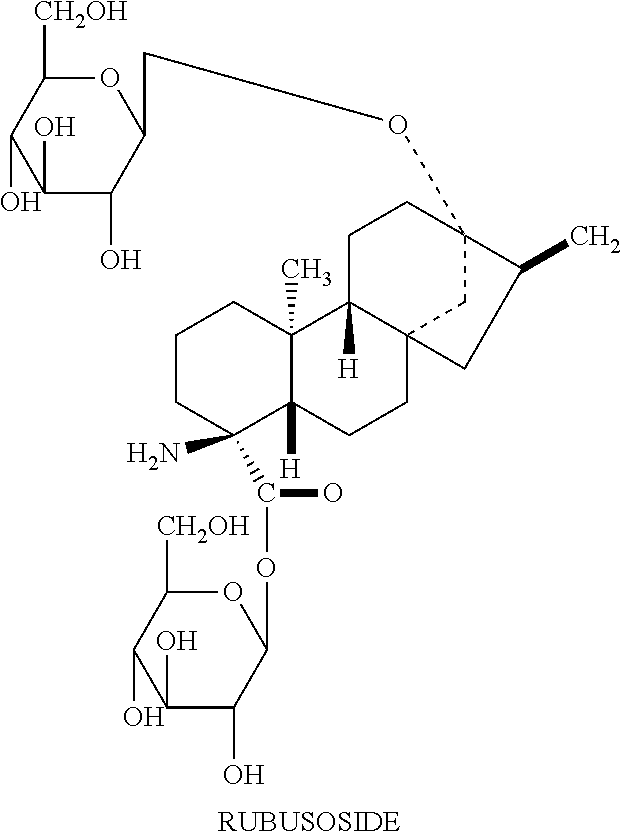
C1(O)C(O)C(COC23CC4(C([H])(CC2)C2(C)C([H])(CC4)C(N)(C(O)OC4C(O)C(O)C(O)C([CH2OH])O4)CCC2)CC3C)OC([CH2OH])C1O
